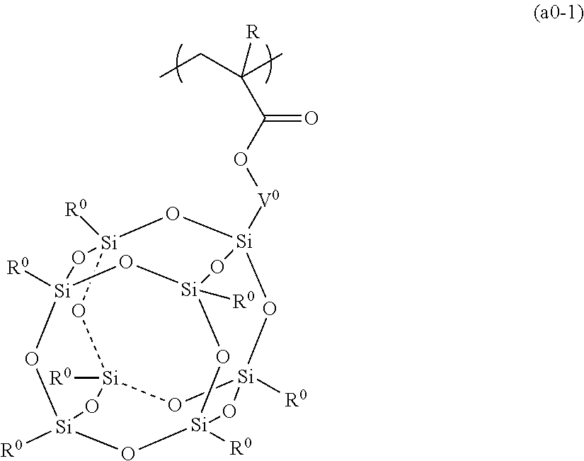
CCC(C)([R])C(O[V0][Si]12O[Si]3([R0])O[Si]4([R0])O[Si]([R0])(O1)O[Si]1([R0])O[Si]([R0])(O[Si]([R0])(O[Si]([R0])(O1)O4)O3)O2)=O
